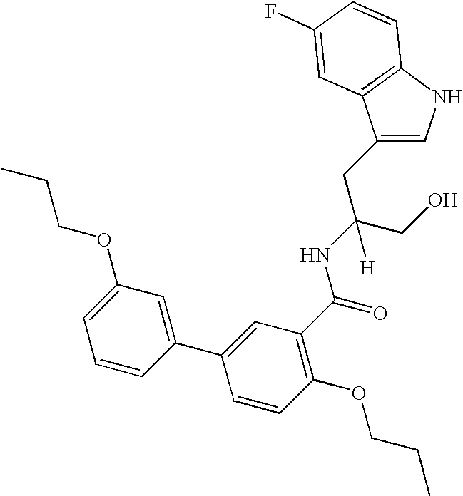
C1(CC(CO)(NC(=O)C2=C(OCCC)C=CC(C3=CC(OCCC)=CC=C3)=C2)[H])=CNC2=C1C=C(F)C=C2
